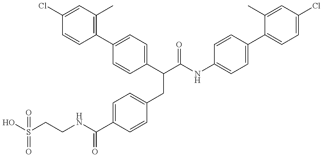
OS(CCNC(C1=CC=C(CC(C(NC2=CC=C(C3=CC=C(Cl)C=C3C)C=C2)=O)C2=CC=C(C3=C(C)C=C(Cl)C=C3)C=C2)C=C1)=O)(=O)=O
